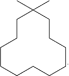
C1CCCCCCCCC(C)(C)CC1
